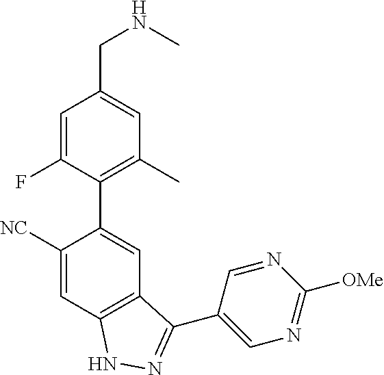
C1([NC])=CC2=C(C=C1C1=C(C)C=C(CNC)C=C1F)C(C1=CN=C([OMe])N=C1)=NN2
